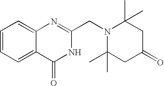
C1=CC=C2C(=C1)N=C(CN1C(C)(C)CC(=O)CC1(C)C)NC2=O
